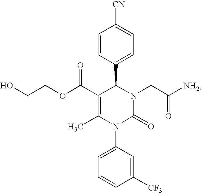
C1=CC(C2C(C(OCCO)=O)=C(C)N(C3=CC=CC([CF3])=C3)C(=O)N2CC([NH2])=O)=CC=C1[CN]
